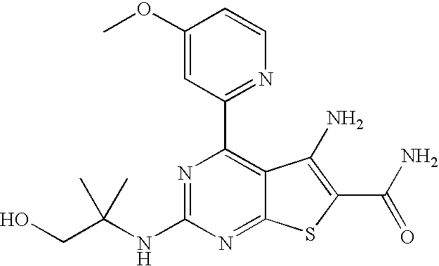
N1=C(NC(CO)(C)C)N=C2C(=C1C1=NC=CC(OC)=C1)C(N)=C(C(=O)N)S2
